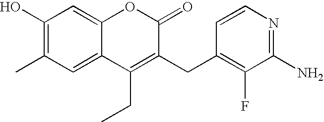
C1(O)=C(C)C=C2C(=C1)OC(=O)C(CC1=C(F)C(N)=NC=C1)=C2CC
